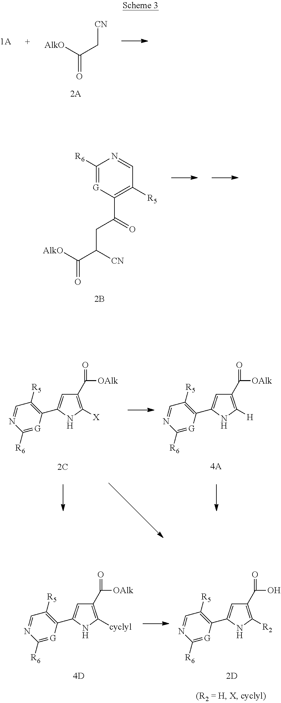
C(=O)([AlkO])C[CN].C1([R6])=[G]C(C(=O)CC(C([AlkO])=O)[CN])=C([R5])C=N1.C1(C2=CC(C([OAlk])=O)=C([X])N2)=C([R5])C=NC([R6])=[G]1.C1(C2=CC(C([OAlk])=O)=C([H])N2)=C([R5])C=NC([R6])=[G]1.C1(C2=CC(C([OAlk])=O)=C([cyclyl])N2)=C([R5])C=NC([R6])=[G]1.C1(C2=CC(C(O)=O)=C([R2])N2)=C([R5])C=NC([R6])=[G]1
